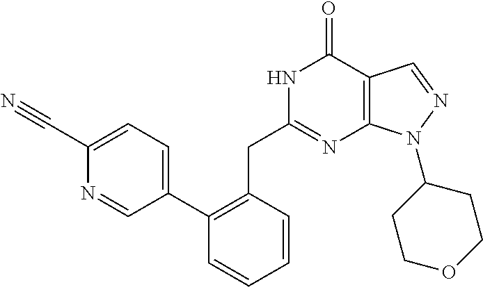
N1C(CC2=C(C3=CC=C(C#N)N=C3)C=CC=C2)=NC2=C(C1=O)C=NN2C1CCOCC1
